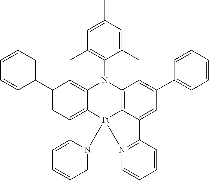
C1=C(C)C=C(C)C(N2C3=CC(C4=CC=CC=C4)=CC4=C3[Pt]3(C5=C2C=C(C2=CC=CC=C2)C=C5C2=N3C=CC=C2)N2=CC=CC=C42)=C1C
